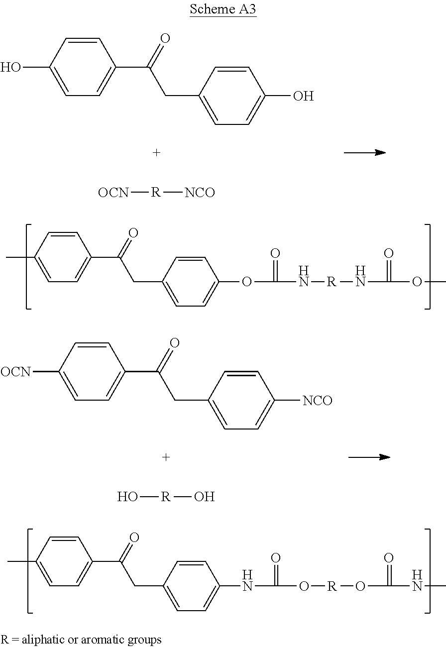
C1=CC(C)=CC=C1C(=O)CC1=CC=C(OC(N[R]NC(=O)OC)=O)C=C1.C1=CC(C)=CC=C1C(=O)CC1=CC=C(NC(O[R]OC(=O)NC)=O)C=C1.C1=CC(O)=CC=C1C(=O)CC1=CC=C(O)C=C1.[OCN][R][NCO].C1=CC([OCN])=CC=C1C(=O)CC1=CC=C([NCO])C=C1.O[R]O
